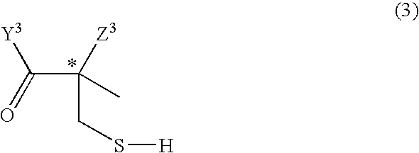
C(C(=O)[Y3])([Z3])(C)CS[H]
